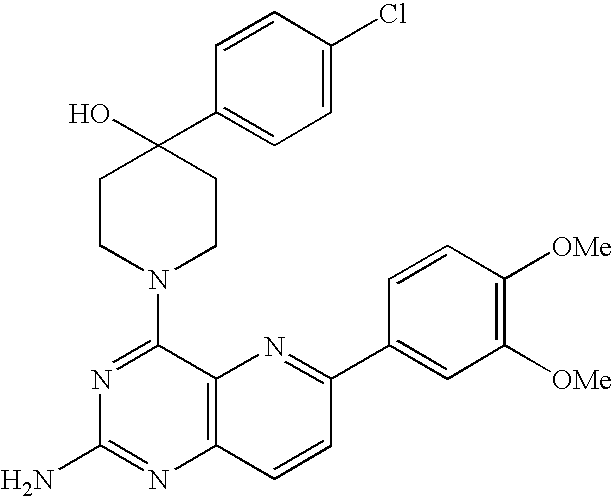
N1=C(N2CCC(C3=CC=C(Cl)C=C3)(O)CC2)C2=C(N=C1N)C=CC(C1=CC([OMe])=C([OMe])C=C1)=N2
